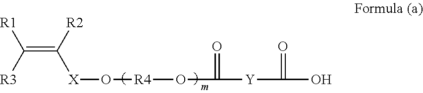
C(=C([R2])[X]O[R4]OC([Y]C(O)=O)=O)([R3])[R1]
